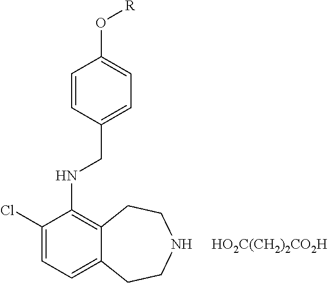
C1(Cl)=CC=C2C(=C1NCC1=CC=C(O[R])C=C1)CCNCC2.[HO2C(CH2)2CO2H]
